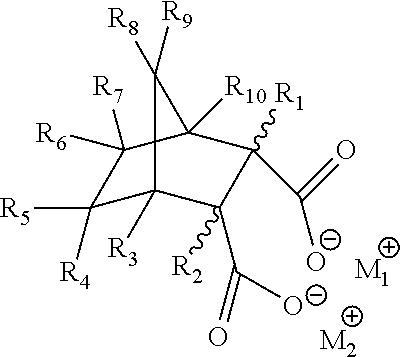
C1([R5])([R4])C2([R3])C([R2])(C([O-])=O)C([R1])(C([O-])=O)C([R10])(C1([R7])[R6])C2([R9])[R8].[M2].[M1]
